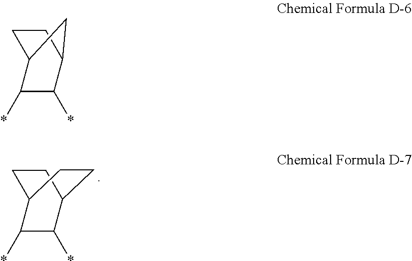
C1(*)C(*)C2CCC1CC2.C1(*)C(*)C2CCC1C2
